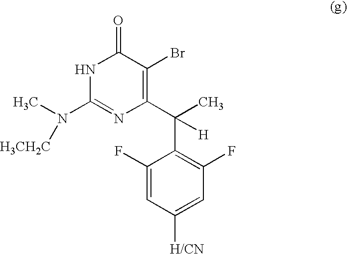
[H3CH2C]N(C)C1=NC(C(C)([H])C2=C(F)C=C([H/CN])C=C2F)=C(Br)C(=O)N1
